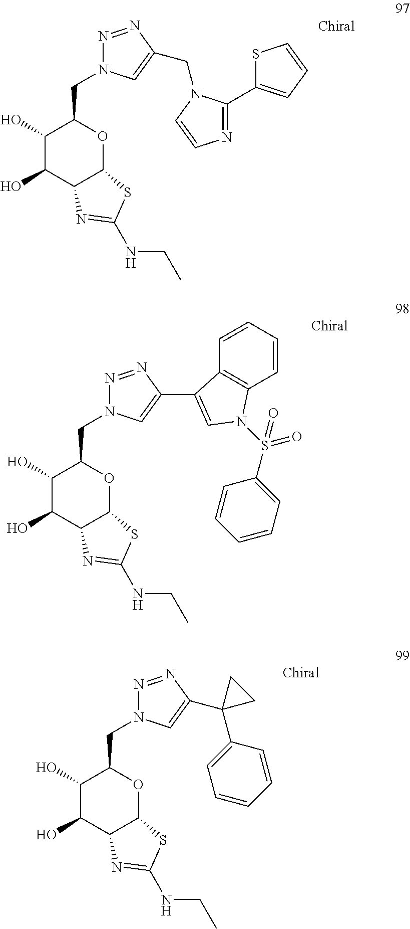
C1(O)C(O)C2C(OC1CN1N=NC(CN3C(C4=CC=CS4)=NC=C3)=C1)SC(NCC)=N2.C1(O)C(O)C2C(OC1CN1N=NC(C3=CN(S(=O)(C4=CC=CC=C4)=O)C4=C3C=CC=C4)=C1)SC(NCC)=N2.C1(O)C(O)C2C(OC1CN1N=NC(C3(C4=CC=CC=C4)CC3)=C1)SC(NCC)=N2
